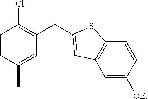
C1=CC(C)=CC(CC2=CC3=C(C=CC([OEt])=C3)S2)=C1Cl
